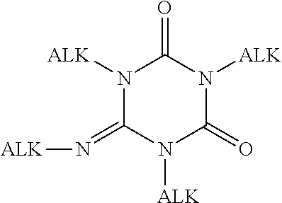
N1([ALK])C(=N[ALK])N([ALK])C(=O)N([ALK])C1=O
